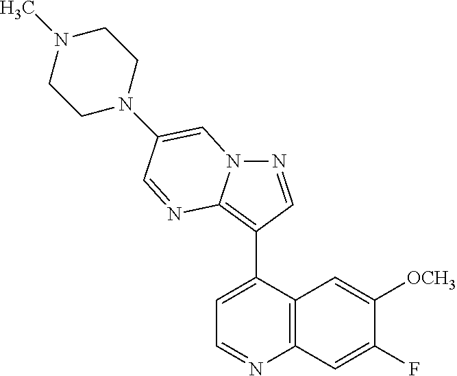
N1=CC(C2=CC=NC3=C2C=C([OCH3])C(F)=C3)=C2N1C=C(N1CCN(C)CC1)C=N2
